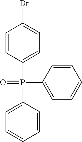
BrC1=CC=C(P(C2=CC=CC=C2)(C2=CC=CC=C2)=O)C=C1
